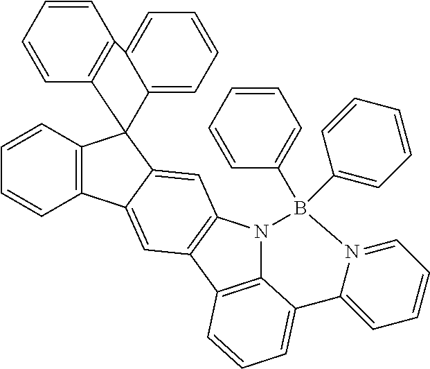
C12=C(N3C4=C1C=CC=C4C1=CC=CC=N1B3(C1=CC=CC=C1)C1=CC=CC=C1)C=C1C(=C2)C2=C(C13C1=C(C4=CC=CC=C34)C=CC=C1)C=CC=C2
